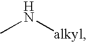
CN[alkyl]
